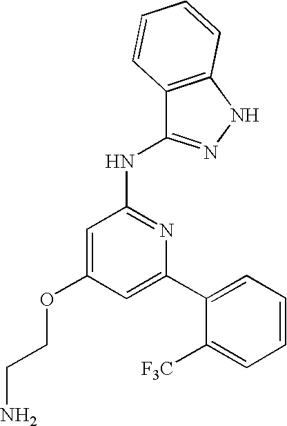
C1=C(C2=CC=CC=C2[F3C])N=C(NC2=NNC3=C2C=CC=C3)C=C1OCCN
